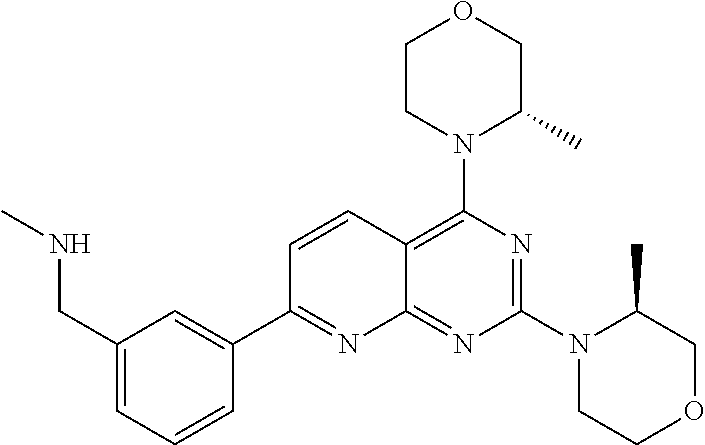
N(CC1=CC=CC(C2=NC3=NC(N4CCOCC4C)=NC(N4CCOCC4C)=C3C=C2)=C1)C
